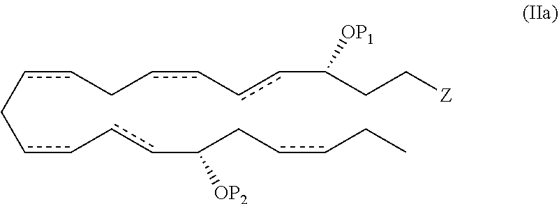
C(cc-ccC(CccCC)[OP2])ccCcc-ccC(CC[Z])[OP1]
